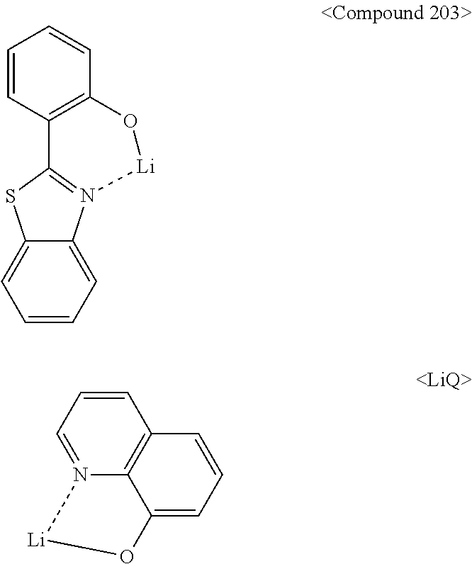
C1=CC2=C(C=C1)O[Li]N1=C2SC2=CC=CC=C21.C1=CC=N2C3=C1C=CC=C3O[Li]2
